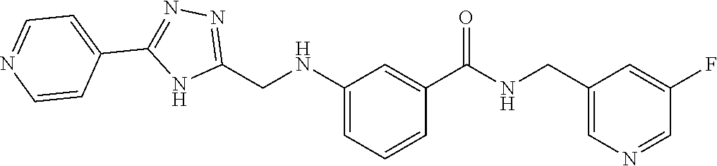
C1(CNC(C2=CC(NCC3=NN=C(C4=CC=NC=C4)N3)=CC=C2)=O)=CN=CC(F)=C1
